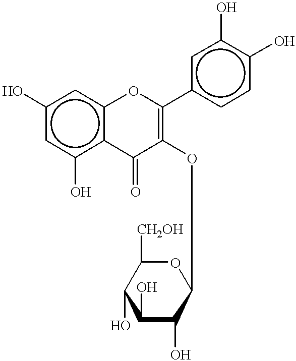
C1(OC2=C(c3ccc(O)c(O)c3)Oc3c(c(O)cc(O)c3)C2=O)OC([CH2OH])C(O)C(O)C1O
